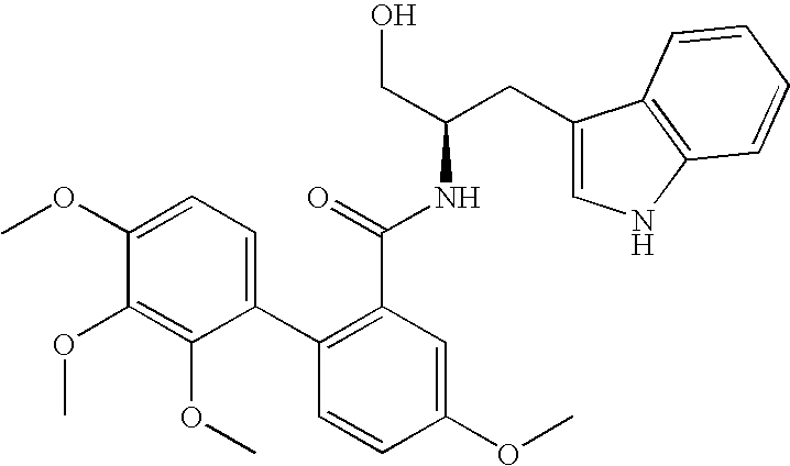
C1=CC(OC)=CC(C(=O)NC(CO)CC2=CNC3=C2C=CC=C3)=C1C1=CC=C(OC)C(OC)=C1OC
